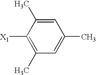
C1(C)=C([X1])C(C)=CC(C)=C1
